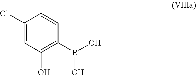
C1(Cl)=CC(O)=C(B([OH])O)C=C1
